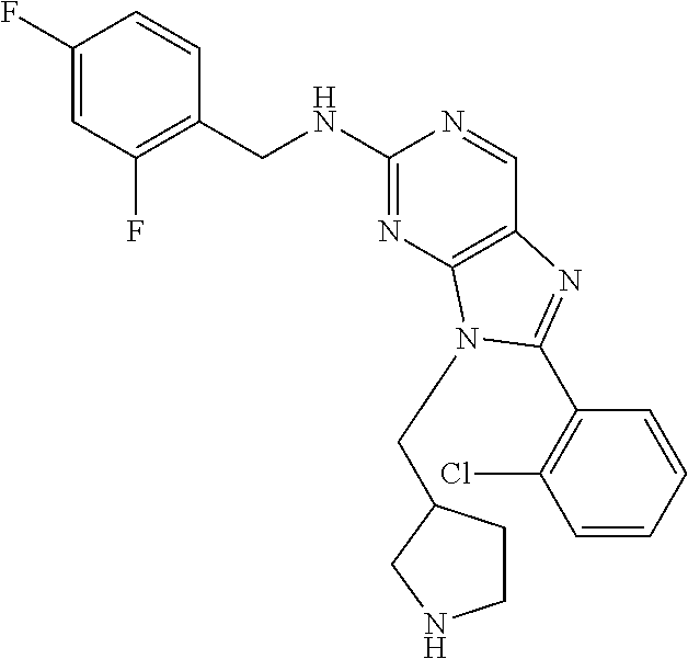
C1(F)=CC(F)=C(CNC2=NC3=C(C=N2)N=C(C2=C(Cl)C=CC=C2)N3CC2CCNC2)C=C1
